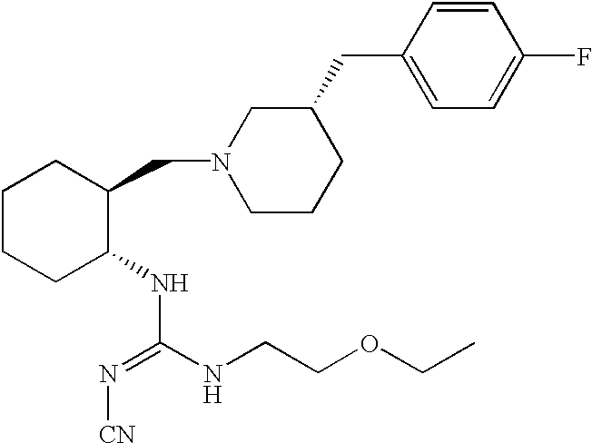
C1CCC(NC(=N[CN])NCCOCC)C(CN2CCCC(CC3=CC=C(F)C=C3)C2)C1
